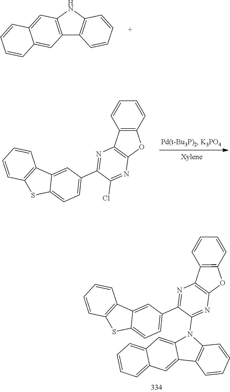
C12=C(NC3=C1C=CC=C3)C=C1C(=C2)C=CC=C1.C1(C2=CC=C3C(=C2)C2=C(S3)C=CC=C2)=NC2=C(N=C1Cl)OC1=C2C=CC=C1.C12=CC3=CC=CC=C3C=C1N(C1=NC3=C(N=C1C1=CC=C4C(=C1)C1=C(S4)C=CC=C1)C1=C(O3)C=CC=C1)C1=C2C=CC=C1
